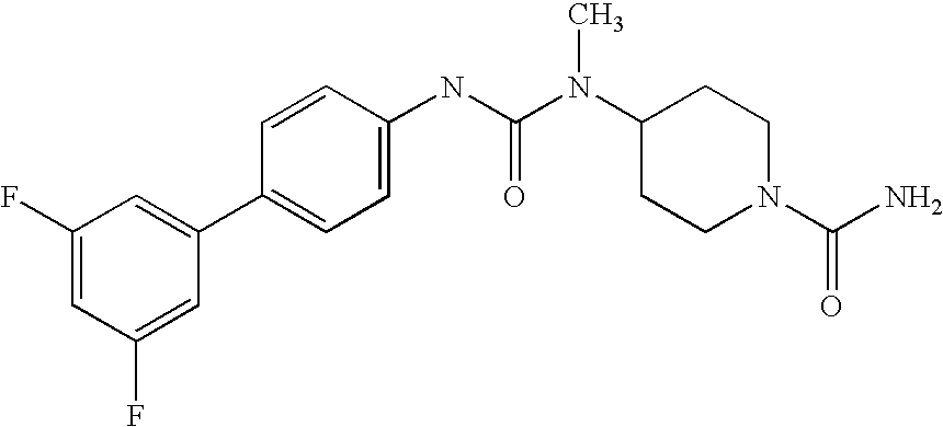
C1(F)=CC(F)=CC(C2=CC=C(NC(N(C3CCN(C(N)=O)CC3)C)=O)C=C2)=C1
